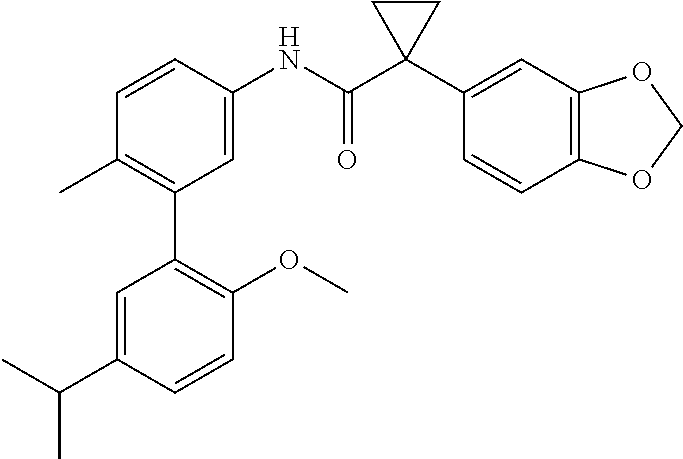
C1=C(NC(C2(C3=CC4=C(C=C3)OCO4)CC2)=O)C=CC(C)=C1C1=C(OC)C=CC(C(C)C)=C1
